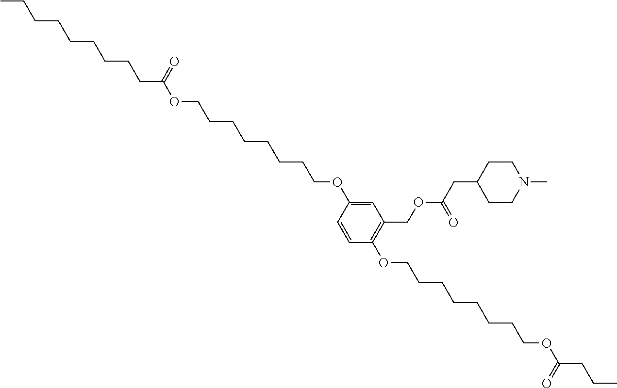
CCCCCCCCCC(OCCCCCCCCOC1=CC(COC(CC2CCN(C)CC2)=O)=C(OCCCCCCCCOC(CCC)=O)C=C1)=O
